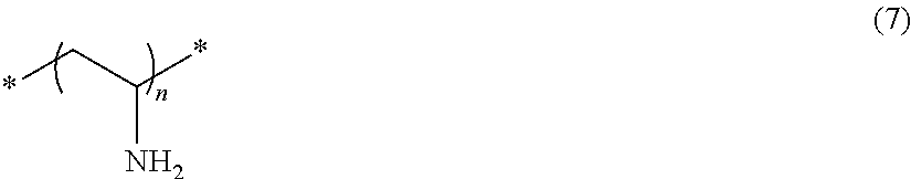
C(N)(C*)*
